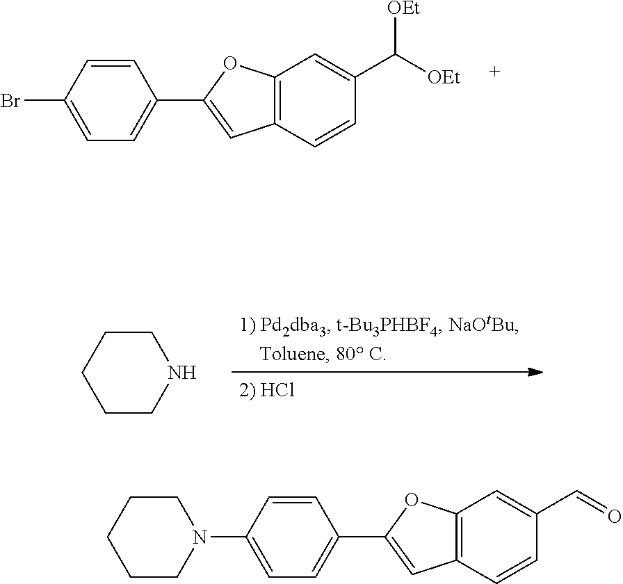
C1=CC(N2CCCCC2)=CC=C1C1=CC2=C(O1)C=C(C=O)C=C2.C1=CC(Br)=CC=C1C1=CC2=C(O1)C=C(C([OEt])[OEt])C=C2.N1CCCCC1
